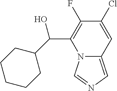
N12C(=CN=C1)C=C(Cl)C(F)=C2C(O)C1CCCCC1
